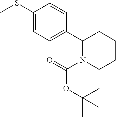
C1(SC)=CC=C(C2N(C(=O)OC(C)(C)C)CCCC2)C=C1
